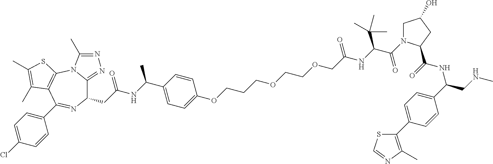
C1(CC(NC(C2=CC=C(OCCCOCCOCC(NC(C(=O)N3CC(O)CC3C(=O)NC(CNC)C3=CC=C(C4=C(C)N=CS4)C=C3)C(C)(C)C)=O)C=C2)C)=O)C2=NN=C(C)N2C2=C(C(C3=CC=C(Cl)C=C3)=N1)C(C)=C(C)S2
